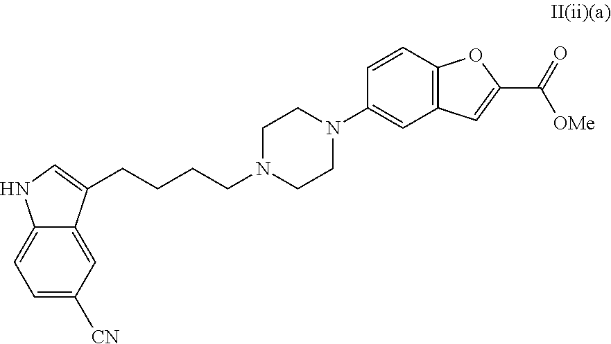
C(CCCC1=CNC2=CC=C([CN])C=C21)N1CCN(C2=CC3=C(C=C2)OC(C(=O)[OMe])=C3)CC1
